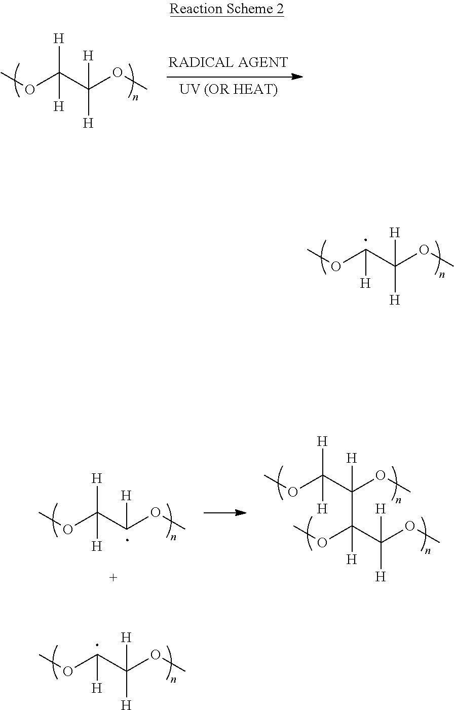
COC(C(OC)([H])[H])[H].COC(C(OC)[H])([H])[H].COC(C(OC)([H])C(C(OC)([H])[H])(OC)[H])([H])[H].COC(C(OC)([H])[H])[H].COC(C(OC)([H])[H])([H])[H]
